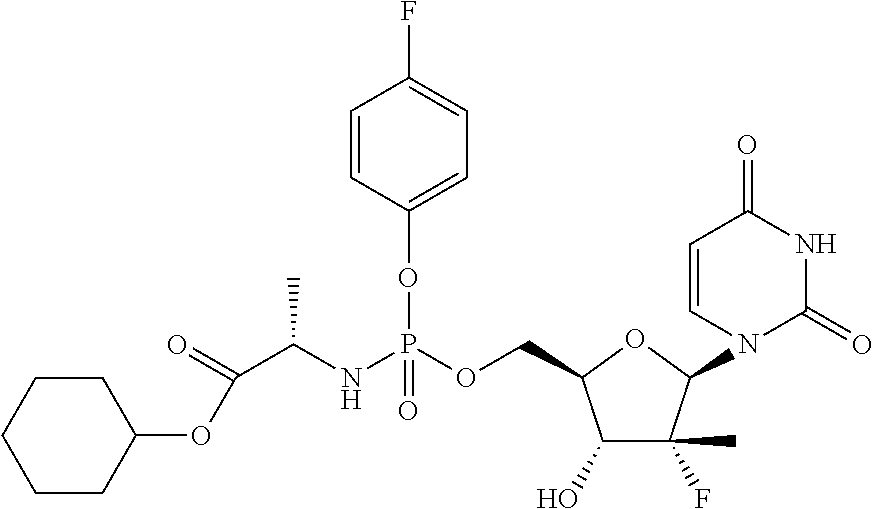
C1(O)C(F)(C)C(N2C=CC(=O)NC2=O)OC1COP(NC(C(OC1CCCCC1)=O)C)(OC1=CC=C(F)C=C1)=O
